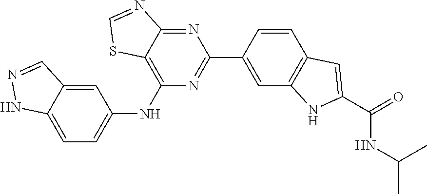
C1=CC(C2=NC(NC3=CC=C4C(=C3)C=NN4)=C3C(=N2)N=CS3)=CC2=C1C=C(C(=O)NC(C)C)N2
